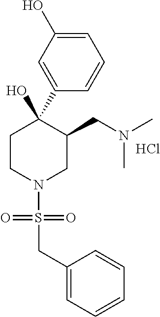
C1=C(C2(O)CCN(S(CC3=CC=CC=C3)(=O)=O)CC2CN(C)C)C=CC=C1O.Cl
